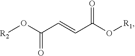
O=C(O[R1])C=CC(O[R2])=O
